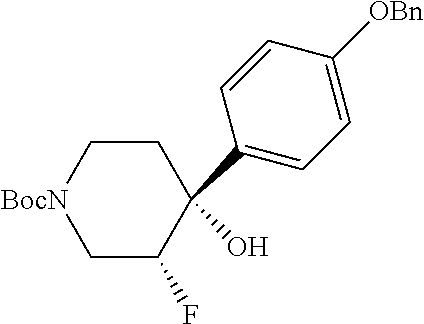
C1C[BocN]CC(F)C1(O)C1=CC=C([OBn])C=C1
